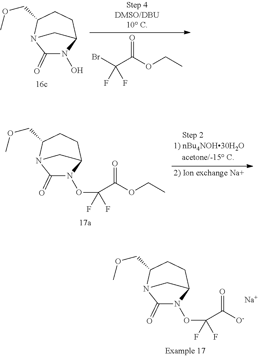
C1(=O)N(OC(C([O-])=O)(F)F)C2CCC(COC)N1C2.[Na].C1(=O)N(O)C2CCC(COC)N1C2.C(C)OC(C(Br)(F)F)=O.C1(=O)N(OC(C(OCC)=O)(F)F)C2CCC(COC)N1C2
